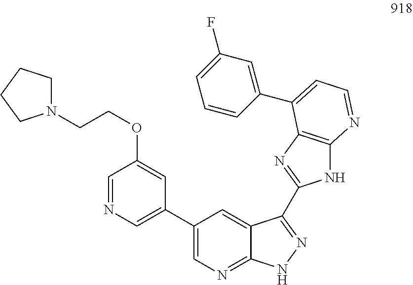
C1=NC=C(C2=CN=C3C(=C2)C(C2=NC4=C(N2)N=CC=C4C2=CC(F)=CC=C2)=NN3)C=C1OCCN1CCCC1
